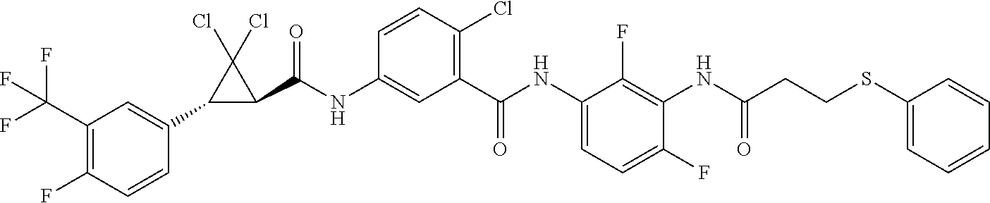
C1(C2=CC(C(F)(F)F)=C(F)C=C2)C(C(NC2=CC(C(NC3=CC=C(F)C(NC(CCSC4=CC=CC=C4)=O)=C3F)=O)=C(Cl)C=C2)=O)C1(Cl)Cl
